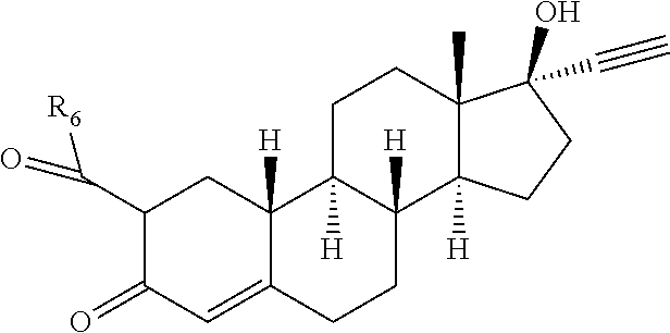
C1(C(=O)[R6])C(=O)C=C2C([H])(C1)C1([H])C([H])(CC2)C2([H])C(C)(CC1)C(O)(C#C)CC2
